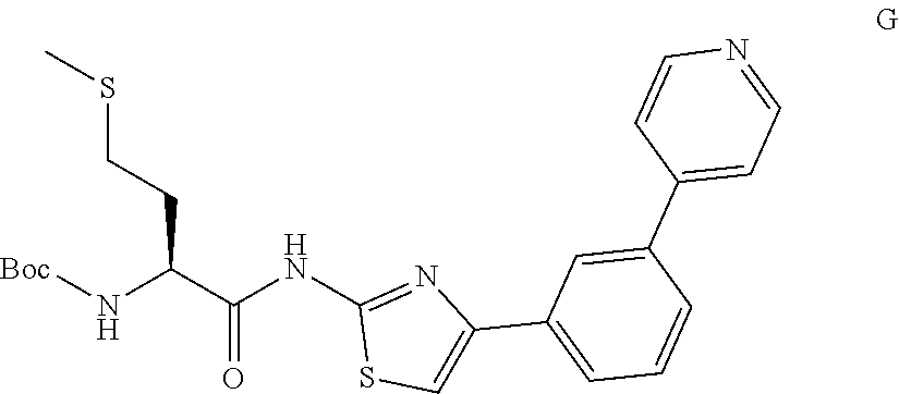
C(C(=O)NC1=NC(C2=CC=CC(C3=CC=NC=C3)=C2)=CS1)(N[Boc])CCSC
